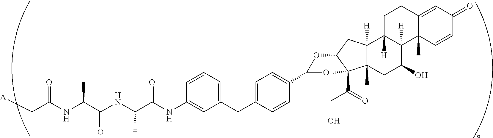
C(C(NC(C(NC(C(NC1=CC(CC2=CC=C(C3OC4C(C(CO)=O)(O3)C3(C)C([H])(C4)C4([H])C([H])(C(O)C3)C3(C)C(=CC(=O)C=C3)CC4)C=C2)=CC=C1)=O)C)=O)C)=O)[A]
